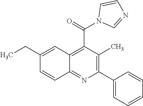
C12=NC(C3=CC=CC=C3)=C(C)C(C(=O)N3C=NC=C3)=C1C=C(CC)C=C2
